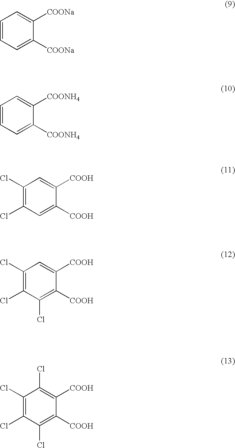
C1=CC=C([COONa])C([COONa])=C1.C1=CC=C([COONH4])C([COONH4])=C1.C1(Cl)=C(Cl)C=C([COOH])C([COOH])=C1.C1(Cl)=C(Cl)C(Cl)=C([COOH])C([COOH])=C1.C1(Cl)=C(Cl)C(Cl)=C([COOH])C([COOH])=C1Cl
